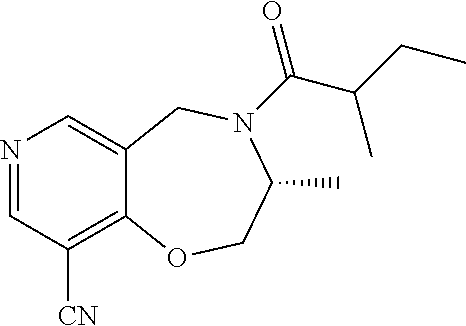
N1=CC([CN])=C2C(=C1)CN(C(=O)C(CC)C)C(C)CO2
